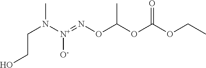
O(C(OC(OCC)=O)C)N=[N+](N(CCO)C)[O-]
